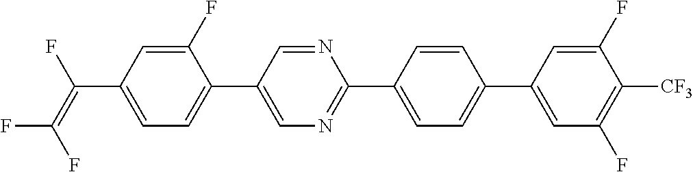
C(C1=CC=C(C2=CN=C(C3=CC=C(C4=CC(F)=C([CF3])C(F)=C4)C=C3)N=C2)C(F)=C1)(=C(F)F)F
